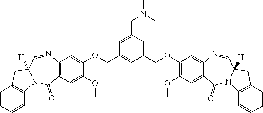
C1=C(CN(C)C)C=C(COC2=C(OC)C=C3C(=C2)N=CC2([H])N(C3=O)C3=C(C2)C=CC=C3)C=C1COC1=CC2=C(C=C1OC)C(=O)N1C([H])(C=N2)CC2=C1C=CC=C2
